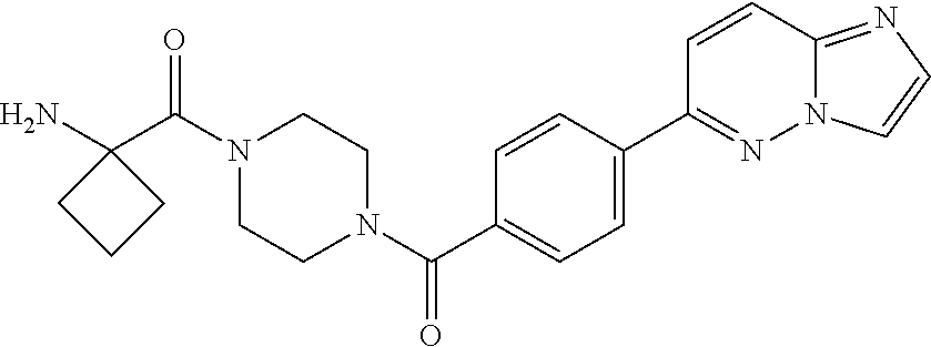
NC1(C(N2CCN(C(=O)C3=CC=C(C4=NN5C(=NC=C5)C=C4)C=C3)CC2)=O)CCC1
